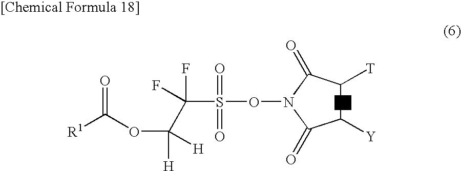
[R1]C(OC([H])(C(S(ON1C(=O)C([T])C([Y])C1=O)(=O)=O)(F)F)[H])=O
